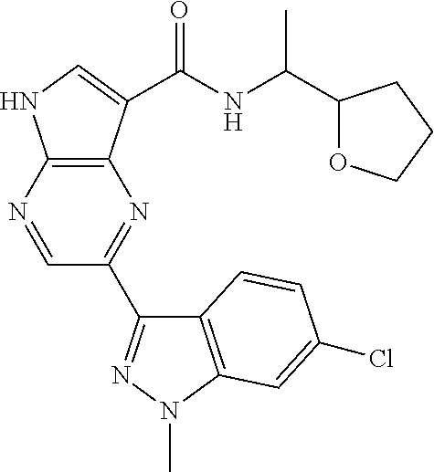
C1=NC2=C(N=C1C1=NN(C)C3=C1C=CC(Cl)=C3)C(C(NC(C)C1OCCC1)=O)=CN2
